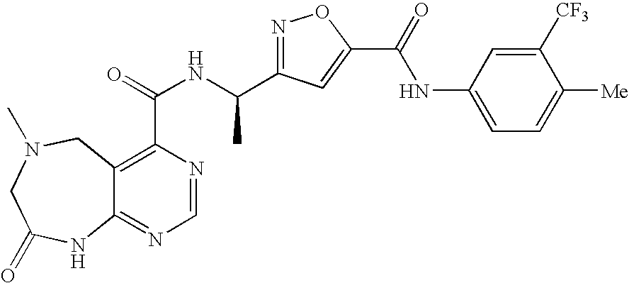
C12=NC=NC(C(=O)NC(C3=NOC(C(=O)NC4=CC=C([Me])C([CF3])=C4)=C3)C)=C1CN(C)CC(=O)N2
